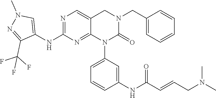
C1(NC2=NC=C3C(=N2)N(C2=CC=CC(NC(C=CCN(C)C)=O)=C2)C(=O)N(CC2=CC=CC=C2)C3)=CN(C)N=C1C(F)(F)F
